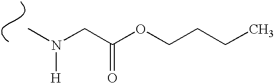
CN(CC(OCCCC)=O)[H]
